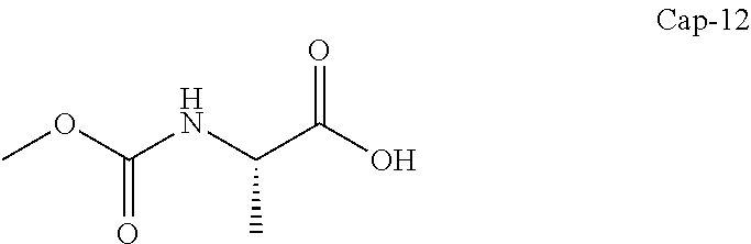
O=C(O)C(NC(OC)=O)C
